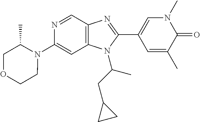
N1=CC2=C(C=C1N1C(C)COCC1)N(C(CC1CC1)C)C(C1=CN(C)C(=O)C(C)=C1)=N2
